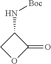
O1C(=O)C(N[Boc])C1
